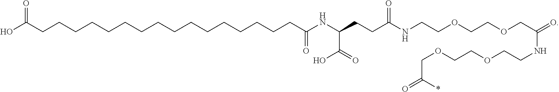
OC(CCCCCCCCCCCCCCCCC(NC(CCC(NCCOCCOCC(=O)NCCOCCOCC(*)=O)=O)C(O)=O)=O)=O
